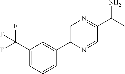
C1(C(F)(F)F)=CC=CC(C2=CN=C(C(N)C)C=N2)=C1
